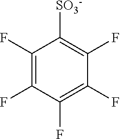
C1(F)=C(F)C(F)=C(F)C(F)=C1[SO3-]
